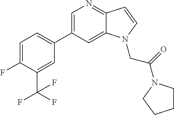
C1=C(C2=CC=C(F)C(C(F)(F)F)=C2)C=C2C(=N1)C=CN2CC(=O)N1CCCC1
